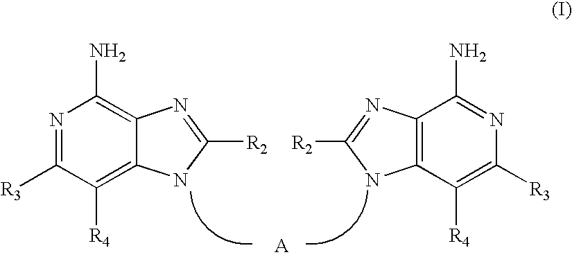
N1=C([R3])C([R4])=C2C(=C1N)N=C([R2])N2.N1=C(N)C2=C(C([R4])=C1[R3])NC([R2])=N2
